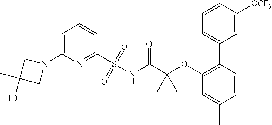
C1=C(N2CC(C)(O)C2)N=C(S(NC(C2(OC3=C(C4=CC=CC([OCF3])=C4)C=CC(C)=C3)CC2)=O)(=O)=O)C=C1
